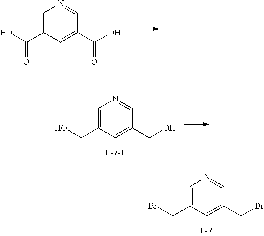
C1=C(C(O)=O)C=C(C(O)=O)C=N1.C1=C(CO)C=C(CO)C=N1.C1=C(CBr)C=C(CBr)C=N1
